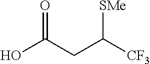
OC(CC([CF3])[SMe])=O
